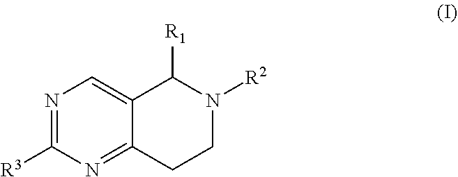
N1=C([R3])N=C2C(=C1)C([R1])N([R2])CC2
